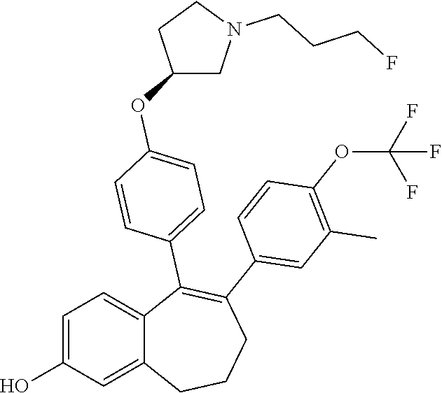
C1=C(O)C=C2C(=C1)C(C1=CC=C(OC3CN(CCCF)CC3)C=C1)=C(C1=CC(C)=C(OC(F)(F)F)C=C1)CCC2
